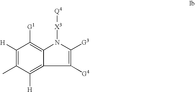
C1([H])=C(C)C([H])=C2C([G4])=C([G3])N([X3][Q4])C2=C1[G1]
